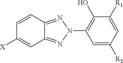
C1=CC2=NN(C3=C(O)C([R1])=CC([R2])=C3)N=C2C=C1[X]
